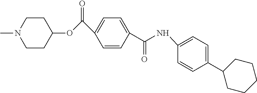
C(C1=CC=C(C(NC2=CC=C(C3CCCCC3)C=C2)=O)C=C1)(=O)OC1CCN(C)CC1
